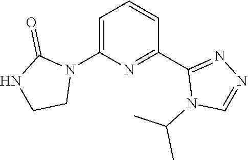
C1=C(N2C(=O)NCC2)N=C(C2=NN=CN2C(C)C)C=C1
